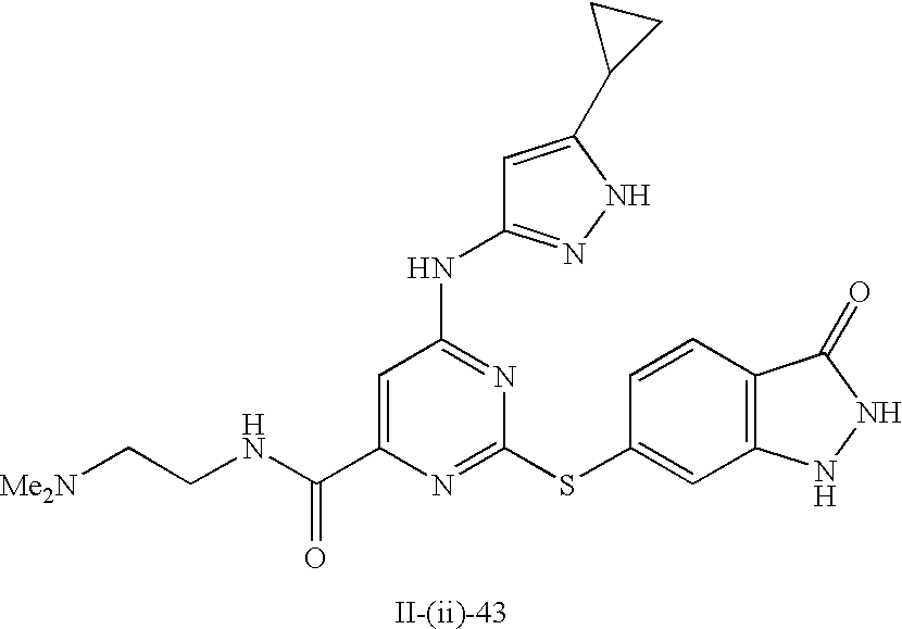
C1=C(C(NCC[Me2N])=O)N=C(SC2=CC3=C(C=C2)C(=O)NN3)N=C1NC1=NNC(C2CC2)=C1
